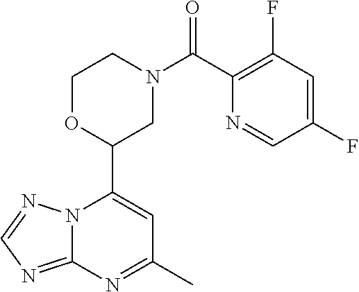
N12C(=NC=N1)N=C(C)C=C2C1CN(C(=O)C2=C(F)C=C(F)C=N2)CCO1
